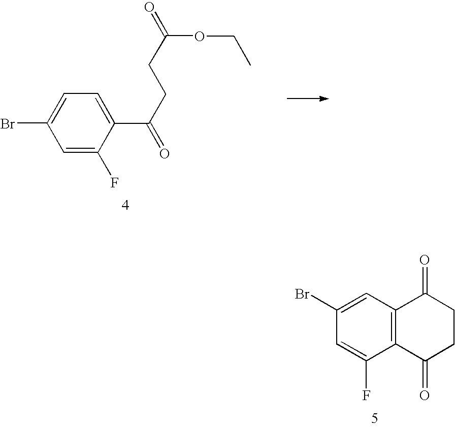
C1=C(C(CCC(=O)OCC)=O)C(F)=CC(Br)=C1.C1(Br)=CC2=C(C(F)=C1)C(=O)CCC2=O
